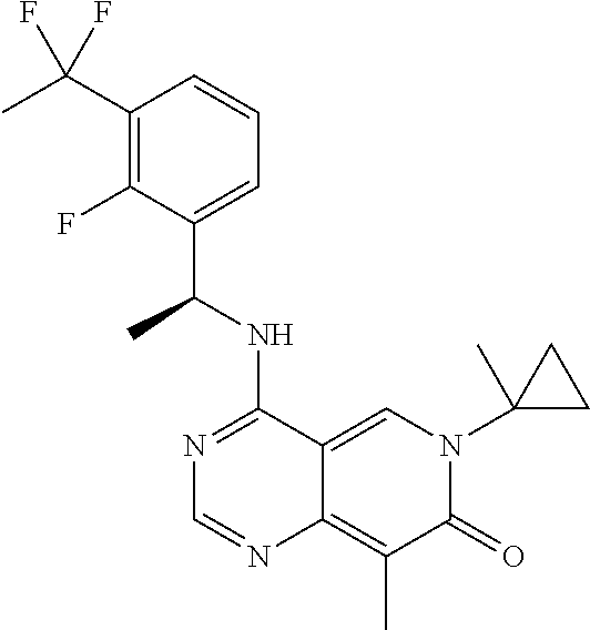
C12=CN(C3(C)CC3)C(=O)C(C)=C1N=CN=C2NC(C1=CC=CC(C(C)(F)F)=C1F)C
